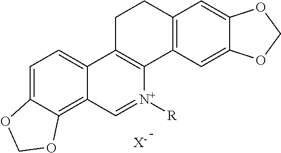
C1=C2C(=C3C(=C1)C1=C([N+]([R])=C3)C3=C(CC1)C=C1C(=C3)OCO1)OCO2.[X-]
